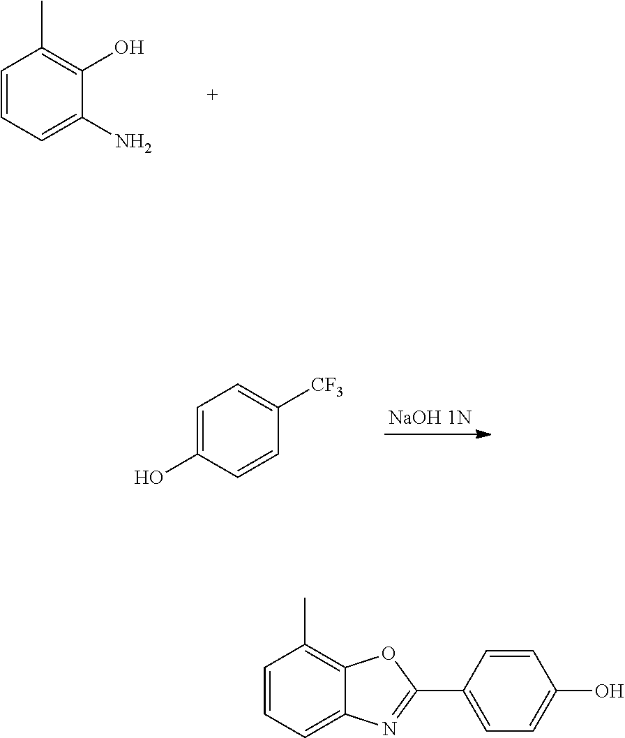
C1=CC=C(N)C(O)=C1C.C1=C(O)C=CC([CF3])=C1.C1=CC=C2C(=C1C)OC(C1=CC=C(O)C=C1)=N2
